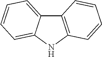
C12=C(NC3=CC=CC=C13)C=CC=C2
